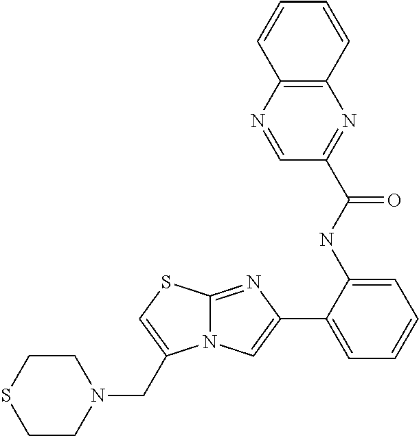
C12=NC(C3=CC=CC=C3NC(C3=NC4=C(N=C3)C=CC=C4)=O)=CN1C(CN1CCSCC1)=CS2
